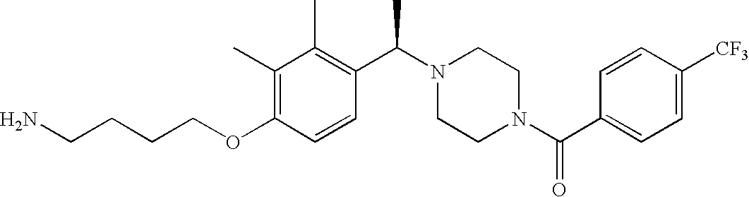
C(OC1=C(C)C(C)=C(C(N2CCN(C(C3=CC=C([CF3])C=C3)=O)CC2)C)C=C1)CCCN
